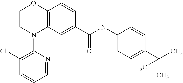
C12=C(C=CC(C(NC3=CC=C(C(C)(C)C)C=C3)=O)=C1)OCCN2C1=C(Cl)C=CC=N1
